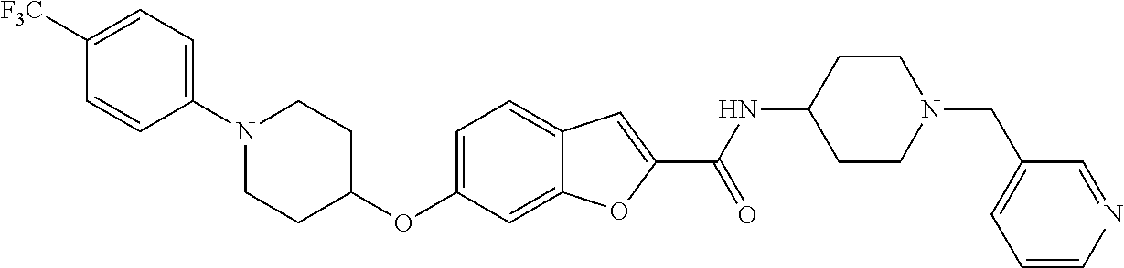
C1=C2C(=CC=C1OC1CCN(C3=CC=C([F3C])C=C3)CC1)C=C(C(=O)NC1CCN(CC3=CC=CN=C3)CC1)O2
